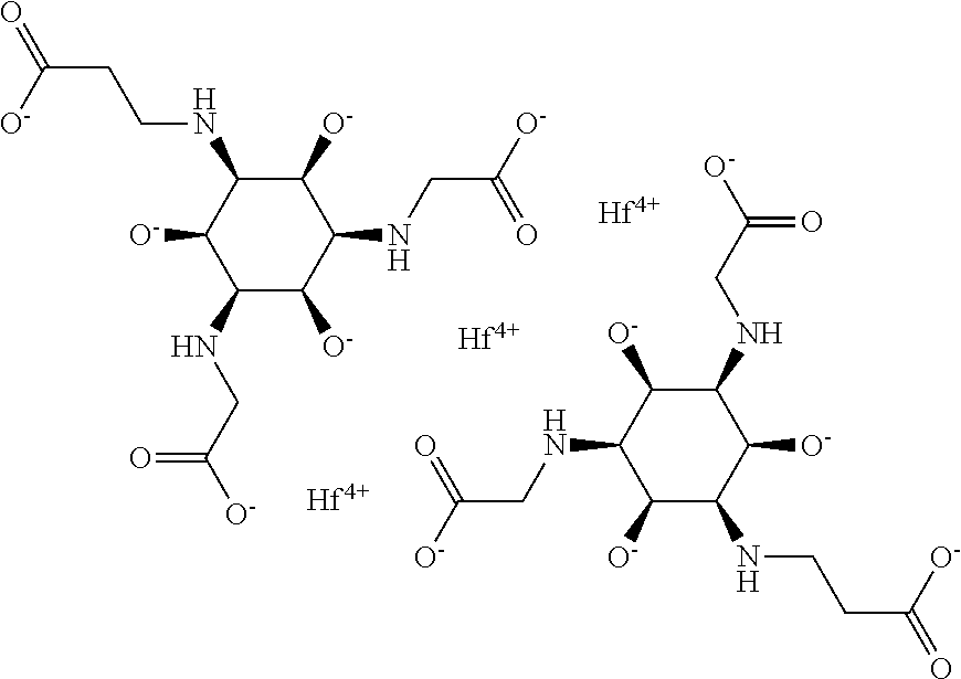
O=C([O-])CCNC1C([O-])C(NCC([O-])=O)C([O-])C(NCC([O-])=O)C1[O-].O=C([O-])CNC1C([O-])C(NCC([O-])=O)C([O-])C(NCCC(=O)[O-])C1[O-].[Hf].[Hf].[Hf]
